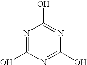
N1=C(O)N=C(O)N=C1O
